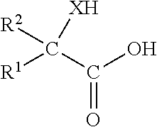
C(=O)(C([R1])([R2])[XH])O
